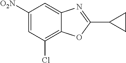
C1([O2N])=CC(Cl)=C2C(=C1)N=C(C1CC1)O2
